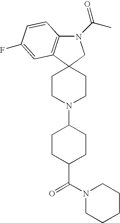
C1CN(C2CCC(C(N3CCCCC3)=O)CC2)CCC12C1=C(N(C(C)=O)C2)C=CC(F)=C1
